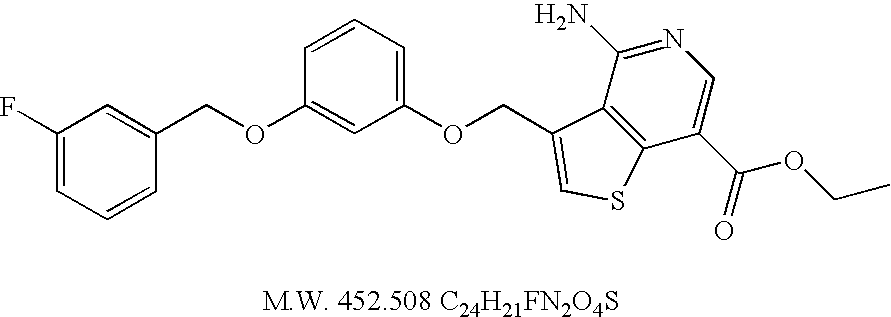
C1(F)=CC=CC(COC2=CC(OCC3=CSC4=C3C(N)=NC=C4C(=O)OCC)=CC=C2)=C1
